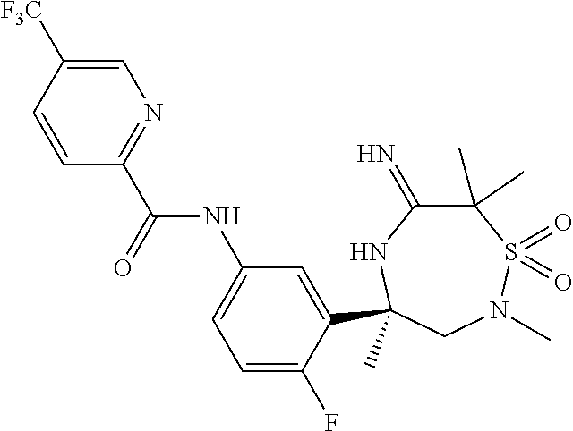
C(=O)(NC1=CC=C(F)C(C2(C)NC(=N)C(C)(C)S(=O)(=O)N(C)C2)=C1)C1=NC=C([F3C])C=C1
